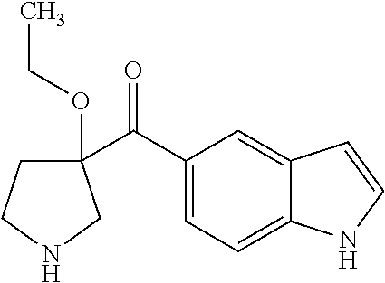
C1(C(C2=CC=C3C(=C2)C=CN3)=O)(OCC)CCNC1
